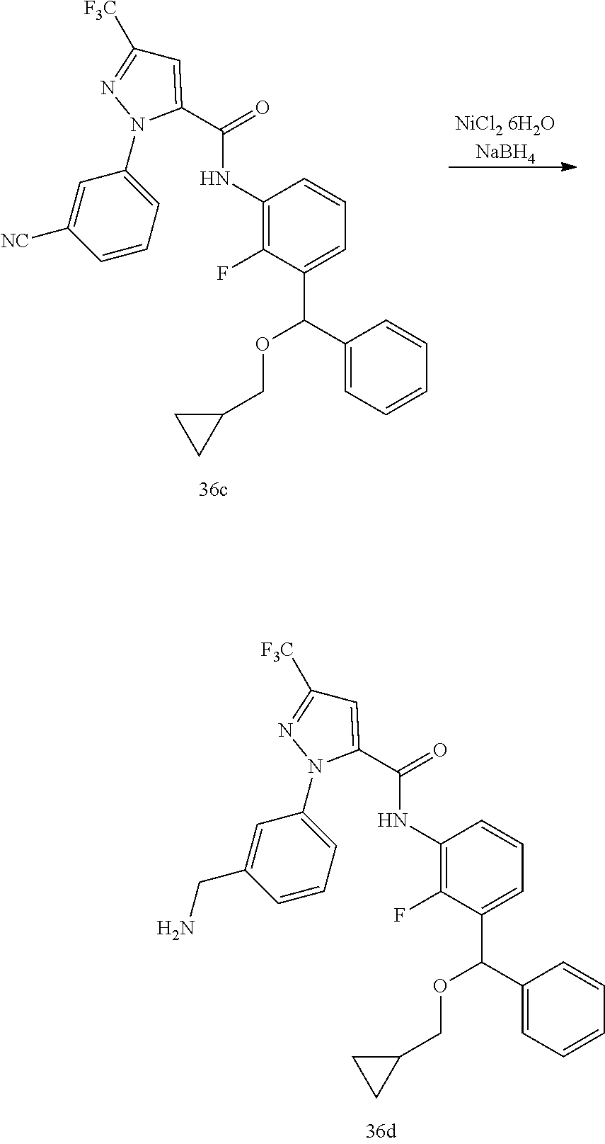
[NiCl2 6H2ONaBH4].C1=C([NC])C=CC=C1N1C(C(=O)NC2=C(F)C(C(C3=CC=CC=C3)OCC3CC3)=CC=C2)=CC([F3C])=N1.C1=C(CN)C=CC=C1N1C(C(=O)NC2=C(F)C(C(C3=CC=CC=C3)OCC3CC3)=CC=C2)=CC([F3C])=N1
